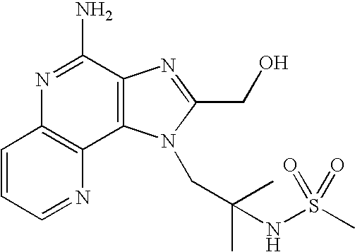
C1=CC=NC2=C1N=C(N)C1=C2N(CC(NS(C)(=O)=O)(C)C)C(CO)=N1
